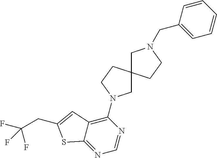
C1=C(CN2CC3(CC2)CN(C2=C4C(=NC=N2)SC(CC(F)(F)F)=C4)CC3)C=CC=C1
